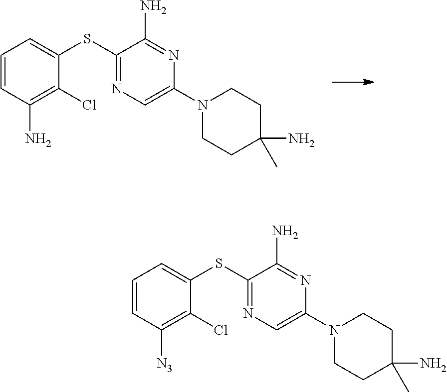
C1(SC2=CC=CC(N)=C2Cl)=NC=C(N2CCC(N)(C)CC2)N=C1N.C1(SC2=CC=CC([N3])=C2Cl)=NC=C(N2CCC(N)(C)CC2)N=C1N
